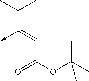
C(C(OC(C)(C)C)=O)=C(C(C)C)->C
